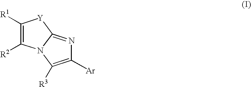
C1([R1])=C([R2])N2C(=NC([Ar])=C2[R3])[Y]1
